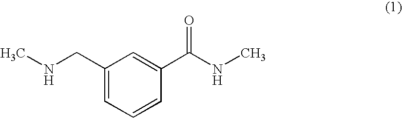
C1(CNC)=CC=CC(C(NC)=O)=C1
